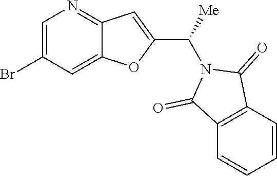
C1=C(Br)C=C2C(=N1)C=C(C([Me])N1C(=O)C3=C(C=CC=C3)C1=O)O2
